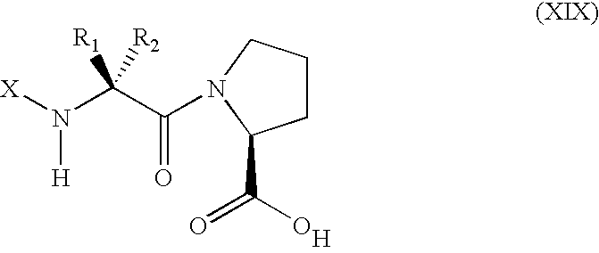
[X]N(C(C(N1CCCC1C(=O)O)=O)([R1])[R2])[H].[H]
